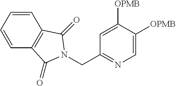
C(C1=NC=C([OPMB])C([OPMB])=C1)N1C(=O)C2=C(C=CC=C2)C1=O
